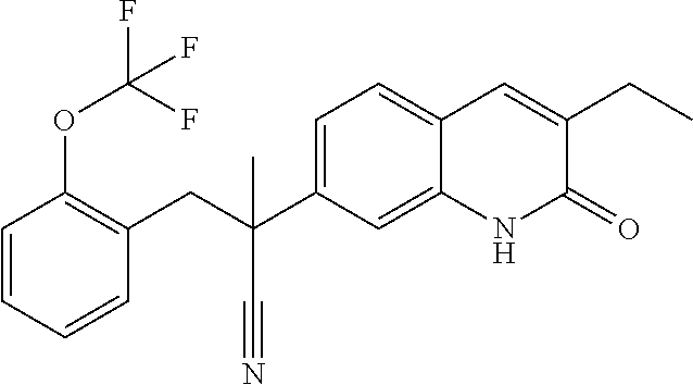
C1=CC=CC(OC(F)(F)F)=C1CC(C#N)(C1=CC=C2C(=C1)NC(=O)C(CC)=C2)C
